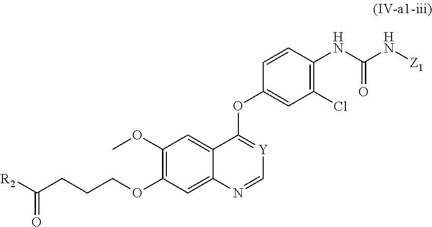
C1(OC)=C(OCCCC([R2])=O)C=C2C(=C1)C(OC1=CC(Cl)=C(NC(N[Z1])=O)C=C1)=[Y]C=N2
